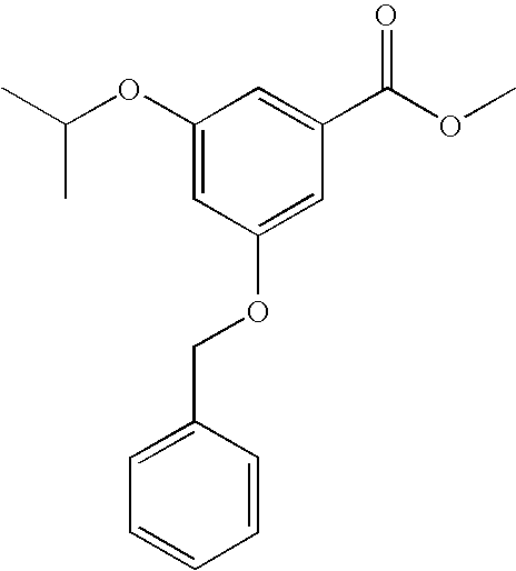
C1(OC(C)C)=CC(OCC2=CC=CC=C2)=CC(C(OC)=O)=C1
